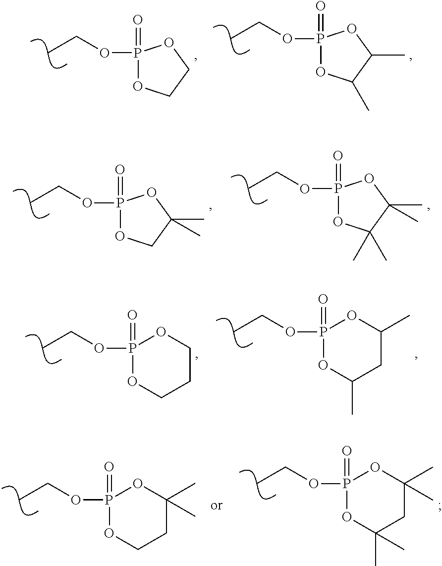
P1(OCC)(=O)OCCO1.P1(OCC)(=O)OC(C)C(C)O1.P1(OCC)(=O)OCC(C)(C)O1.P1(OCC)(=O)OC(C)(C)C(C)(C)O1.P1(OCC)(=O)OCCCO1.P1(OCC)(=O)OC(C)CC(C)O1.P1(OCC)(=O)OCCC(C)(C)O1.P1(OCC)(=O)OC(C)(C)CC(C)(C)O1
